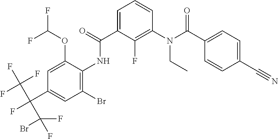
C1=C(OC(F)F)C(NC(C2=CC=CC(N(CC)C(=O)C3=CC=C(C#N)C=C3)=C2F)=O)=C(Br)C=C1C(F)(C(F)(F)F)C(F)(Br)F
